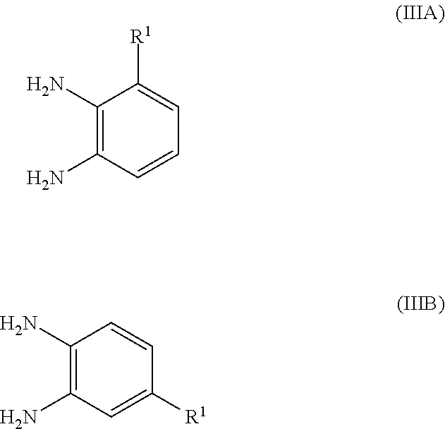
C1(N)=C(N)C=CC=C1[R1].C1(N)=C(N)C=C([R1])C=C1
